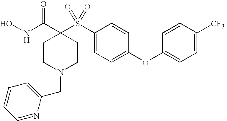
N(C(C1(S(C2=CC=C(OC3=CC=C([CF3])C=C3)C=C2)(=O)=O)CCN(CC2=CC=CC=N2)CC1)=O)O
